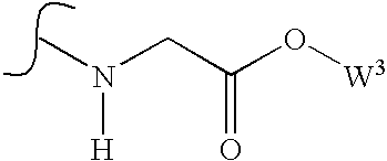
N(C)(CC(O[W3])=O)[H]
